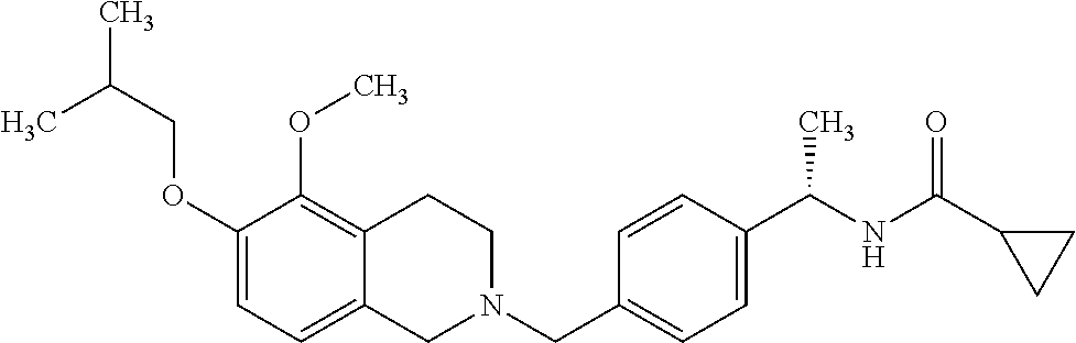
C1(OCC(C)C)=CC=C2C(=C1OC)CCN(CC1=CC=C(C(NC(C3CC3)=O)C)C=C1)C2
